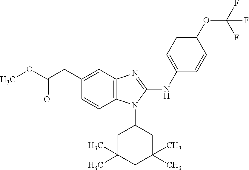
C(CC1=CC2=C(C=C1)N(C1CC(C)(C)CC(C)(C)C1)C(NC1=CC=C(OC(F)(F)F)C=C1)=N2)(OC)=O
